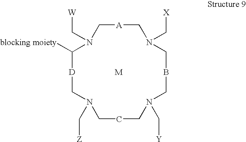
N1(C[W])C[A]CN(C[X])CBCN(C[Y])CCCN(C[Z])C[D]C1[blocking moiety].[M]
